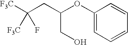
C(CC(OC1=CC=CC=C1)CO)([F3C])([F3C])F
